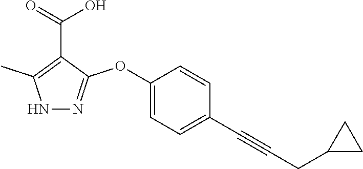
N1N=C(OC2=CC=C(C#CCC3CC3)C=C2)C(C(=O)O)=C1C
